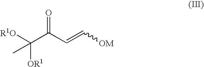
CC(C(C=C[OM])=O)([R1O])[OR1]
